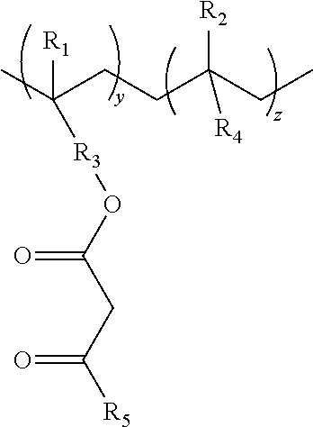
CC(CCC(CC)([R2])[R4])([R1])[R3]OC(CC([R5])=O)=O
